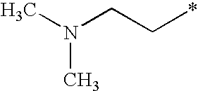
N(CC*)(C)C
